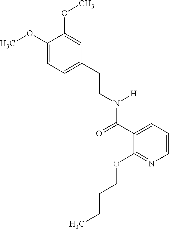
COC1=CC=C(CCN(C(C2=CC=CN=C2OCCCC)=O)[H])C=C1OC
